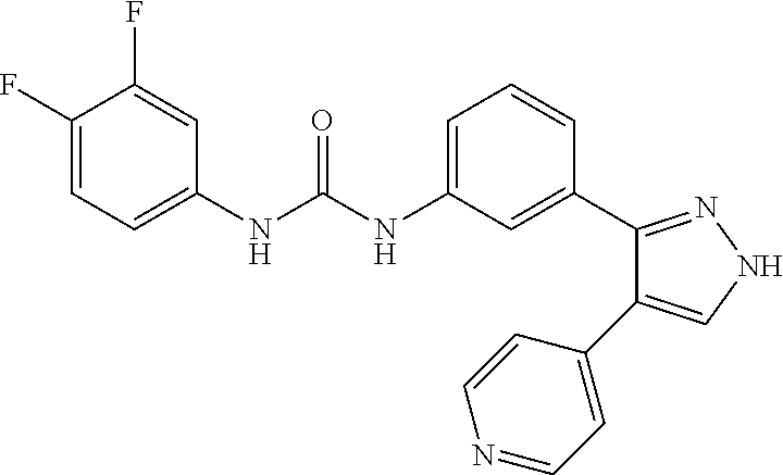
C1(F)=CC=C(NC(NC2=CC=CC(C3=NNC=C3C3=CC=NC=C3)=C2)=O)C=C1F
